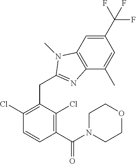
C1(Cl)=C(CC2=NC3=C(C=C(C(F)(F)F)C=C3C)N2C)C(Cl)=C(C(N2CCOCC2)=O)C=C1
